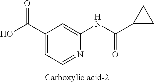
C1(C(O)=O)=CC=NC(NC(C2CC2)=O)=C1
